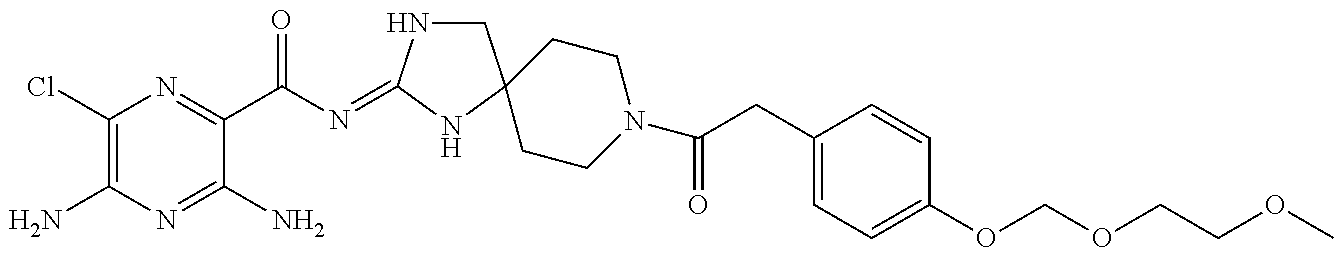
C1(Cl)=C(N)N=C(N)C(C(N=C2NCC3(N2)CCN(C(CC2=CC=C(OCOCCOC)C=C2)=O)CC3)=O)=N1
